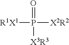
P([R1X1])([X2R2])(=O)[X3R3]
